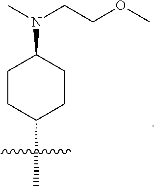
C1CC(C)CCC1N(CCOC)C
